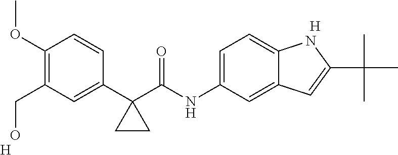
C1(C2(C(NC3=CC=C4C(=C3)C=C(C(C)(C)C)N4)=O)CC2)=CC(CO)=C(OC)C=C1.[H].[H]
